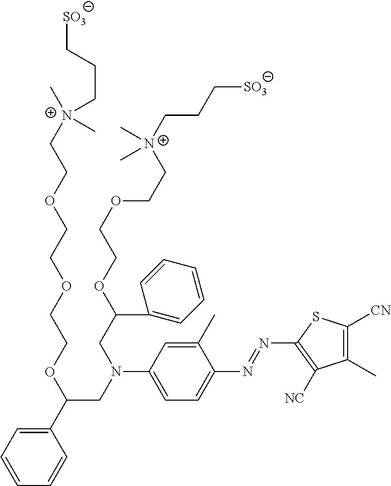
C1=CC=C(C(CN(CC(C2=CC=CC=C2)OCCOCC[N+](CCC[SO3])(C)C)C2=CC=C(N=NC3=C([NC])C(C)=C([CN])S3)C(C)=C2)OCCOCCOCC[N+](C)(CCC[SO3])C)C=C1
